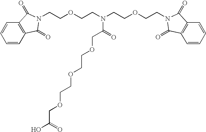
C1=CC2=C(C=C1)C(=O)N(CCOCCN(CCOCCN1C(=O)C3=C(C=CC=C3)C1=O)C(=O)COCCOCCOCC(O)=O)C2=O
